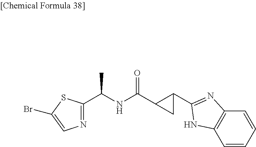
N1=C(C(NC(C2CC2C2=NC3=C(C=CC=C3)N2)=O)C)SC(Br)=C1
